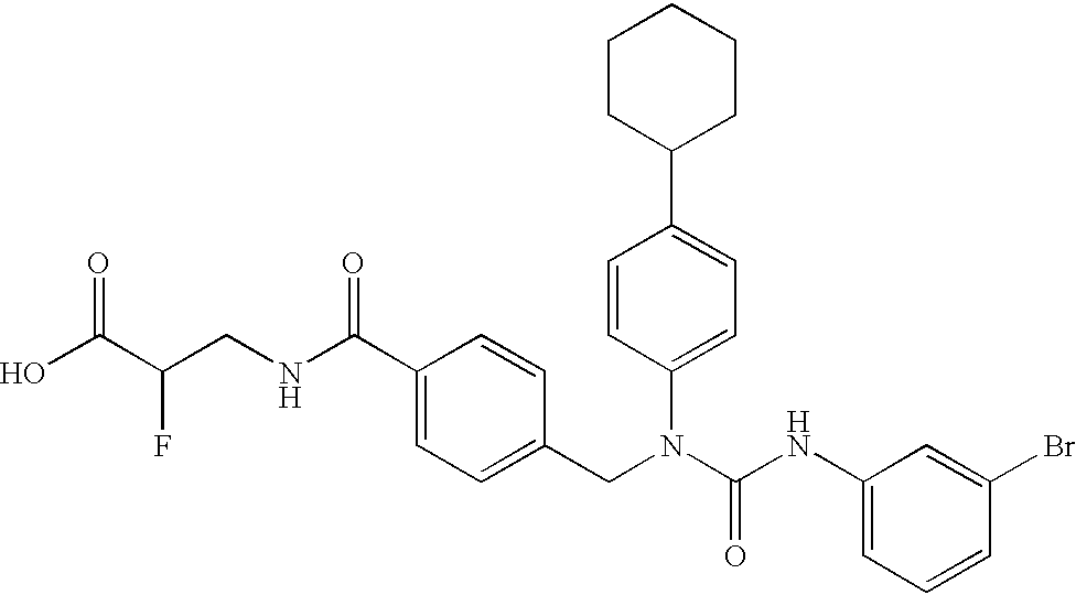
OC(C(CNC(C1=CC=C(CN(C(NC2=CC=CC(Br)=C2)=O)C2=CC=C(C3CCCCC3)C=C2)C=C1)=O)F)=O
